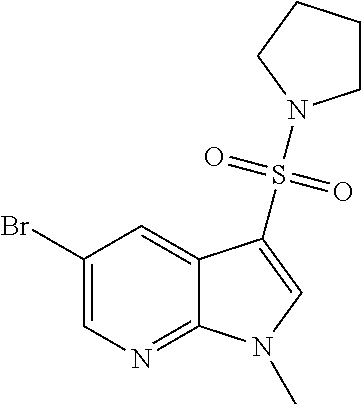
C1(Br)=CN=C2C(=C1)C(S(=O)(=O)N1CCCC1)=CN2C
